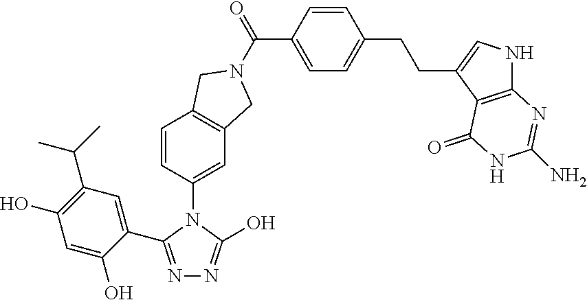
C(=O)(C1=CC=C(CCC2=CNC3=C2C(=O)NC(N)=N3)C=C1)N1CC2=C(C=CC(N3C(O)=NN=C3C3=CC(C(C)C)=C(O)C=C3O)=C2)C1
